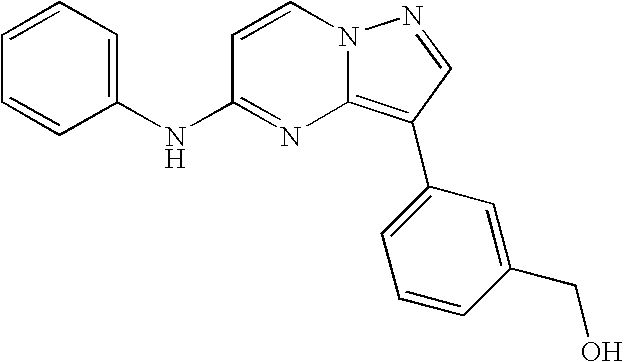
C1=CC=C(NC2=NC3=C(C4=CC=CC(CO)=C4)C=NN3C=C2)C=C1
